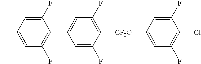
C1(F)=CC([CF2O]C2=C(F)C=C(C3=C(F)C=C(C)C=C3F)C=C2F)=CC(F)=C1Cl
